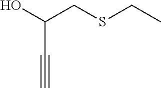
OC(CSCC)C#C
